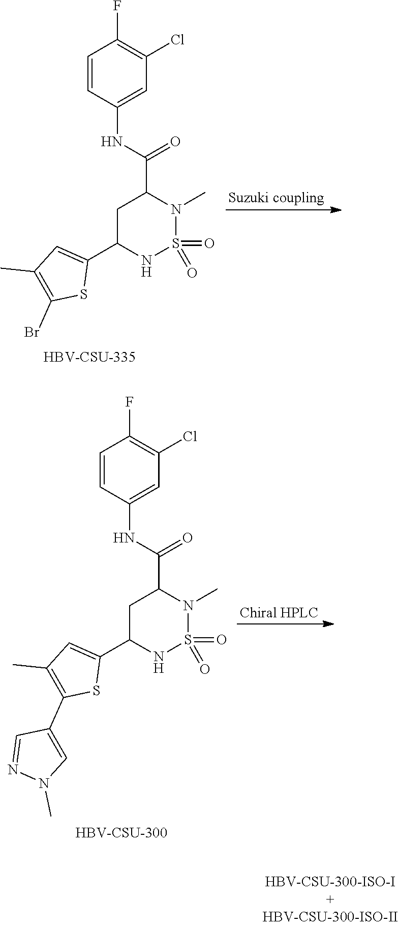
C1C(C2=CC(C)=C(Br)S2)NS(=O)(=O)N(C)C1C(NC1=CC(Cl)=C(F)C=C1)=O.[HBV-CSU-335].C1C(C2=CC(C)=C(C3=CN(C)N=C3)S2)NS(=O)(=O)N(C)C1C(NC1=CC(Cl)=C(F)C=C1)=O.[HBV-CSU-300]
